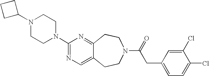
N1(C2CCC2)CCN(C2=NC=C3C(=N2)CCN(C(=O)CC2=CC=C(Cl)C(Cl)=C2)CC3)CC1
